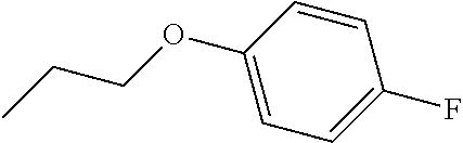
C1=C(OCCC)C=CC(F)=C1
